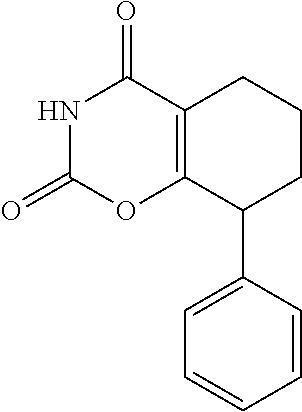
N1C(=O)OC2=C(C1=O)CCCC2C1=CC=CC=C1
